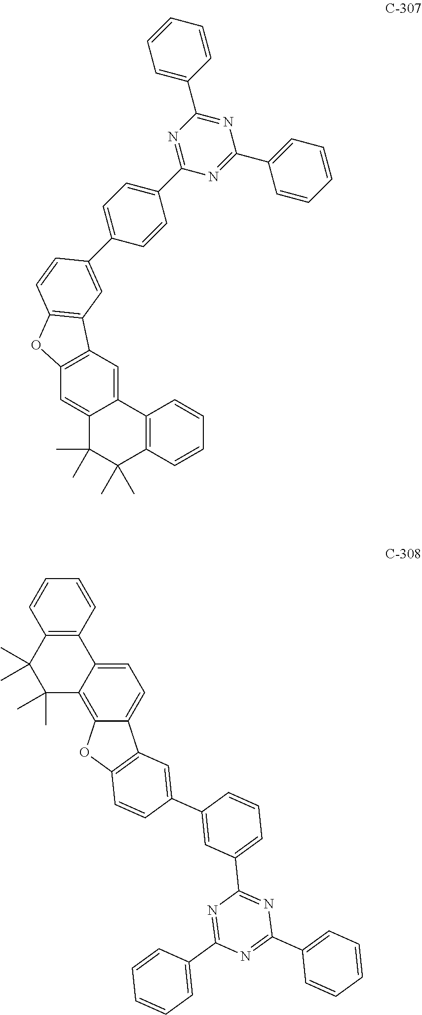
C12=C(C=C3C(=C1)C(C)(C)C(C)(C)C1=C3C=CC=C1)C1=C(O2)C=CC(C2=CC=C(C3=NC(C4=CC=CC=C4)=NC(C4=CC=CC=C4)=N3)C=C2)=C1.C12=C3C(=CC=C1C1=C(C(C)(C)C2(C)C)C=CC=C1)C1=C(O3)C=CC(C2=CC(C3=NC(C4=CC=CC=C4)=NC(C4=CC=CC=C4)=N3)=CC=C2)=C1
